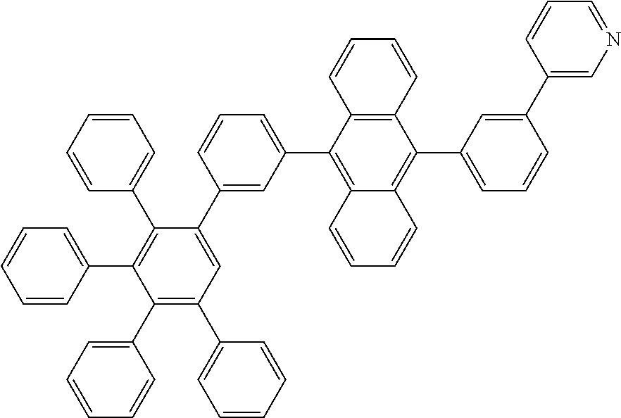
C1=CC=C(C2=C(C3=CC=CC=C3)C(C3=CC(C4=C5C(=C(C6=CC=CC(C7=CN=CC=C7)=C6)C6=C4C=CC=C6)C=CC=C5)=CC=C3)=CC(C3=CC=CC=C3)=C2C2=CC=CC=C2)C=C1
